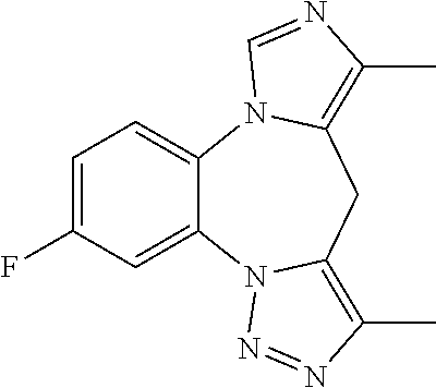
C1=C(F)C=C2C(=C1)N1C(=C(C)N=C1)CC1=C(C)N=NN21
